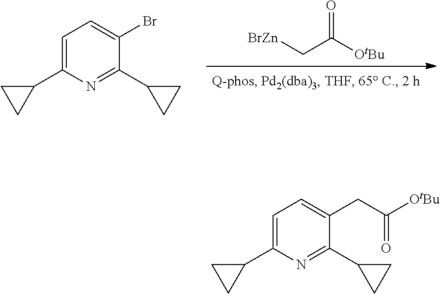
[BrZn]CC([OtBu])=O.C1=C(C2CC2)N=C(C2CC2)C(Br)=C1.C1=C(C2CC2)N=C(C2CC2)C(CC([OtBu])=O)=C1
